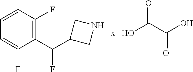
C1=CC(F)=C(C(C2CNC2)F)C(F)=C1.OC(C(O)=O)=O
